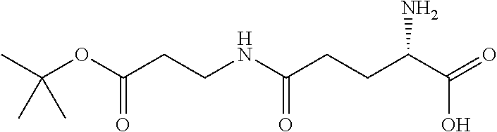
CC(OC(CCNC(CCC(C(=O)O)N)=O)=O)(C)C
